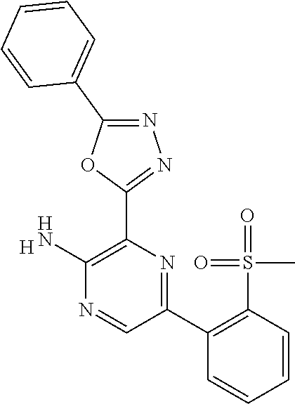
[H].C1(N)=C(C2=NN=C(C3=CC=CC=C3)O2)N=C(C2=C(S(=O)(=O)C)C=CC=C2)C=N1
